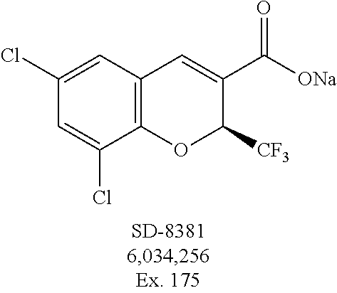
C1(Cl)=CC2=C(C(Cl)=C1)OC([CF3])C(C(=O)[ONa])=C2
